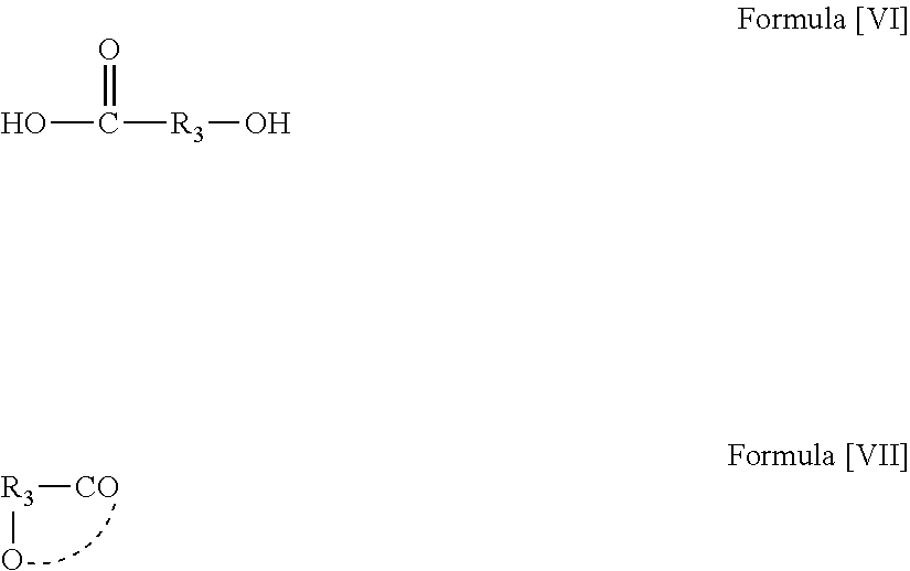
[R3](O)[CO].OC([R3]O)=O
